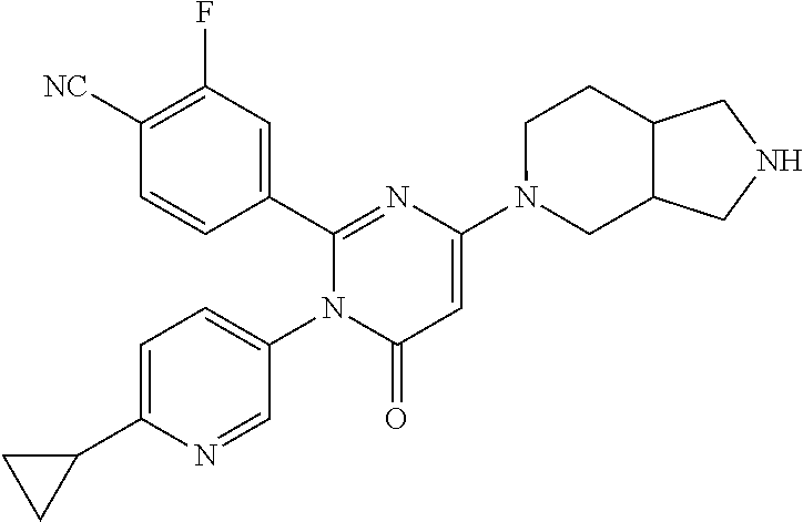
C1(C2=CC(F)=C([CN])C=C2)=NC(N2CC3C(CC2)CNC3)=CC(=O)N1C1=CC=C(C2CC2)N=C1
